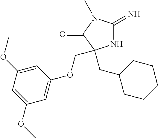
N1C(=N)N(C)C(=O)C1(CC1CCCCC1)COC1=CC(OC)=CC(OC)=C1
